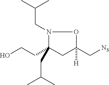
N1(CC(C)C)C(CCO)(CC(C)C)CC([H])(C[N3])O1
